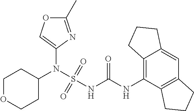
C1(N(S(NC(NC2=C3C(=CC4=C2CCC4)CCC3)=O)(=O)=O)C2CCOCC2)=COC(C)=N1
